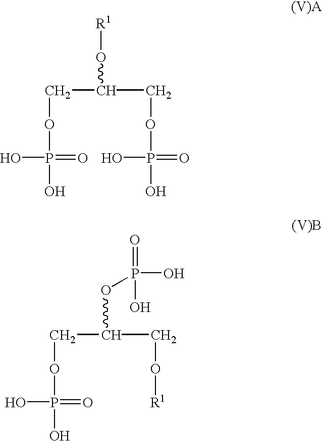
C(C(O[R1])COP(O)(=O)O)OP(O)(O)=O.C(C(OP(=O)(O)O)CO[R1])OP(O)(O)=O
